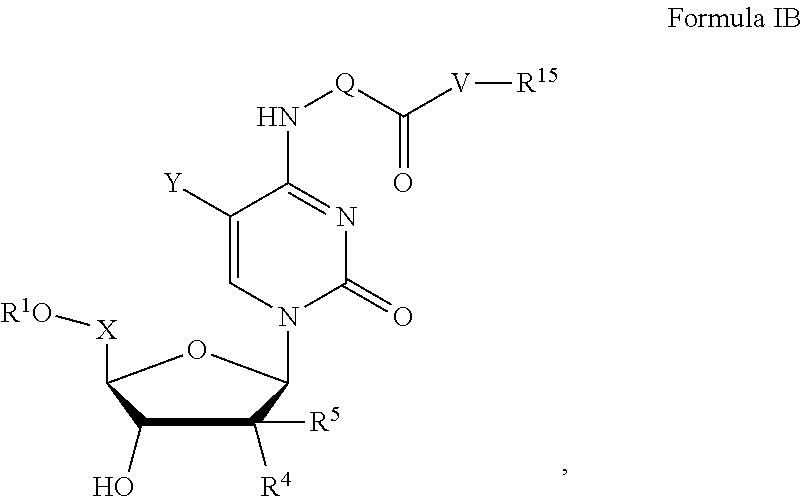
C1(O)C([R4])([R5])C(N2C=C([Y])C(N[Q]C([V][R15])=O)=NC2=O)OC1[X][R1O]
